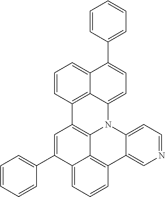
C1=CC(C2=CC=C3C4=C(C=CC=C24)C2=C4N3C3=CC=NC=C3C3=C4C(=CC=C3)C(C3=CC=CC=C3)=C2)=CC=C1
